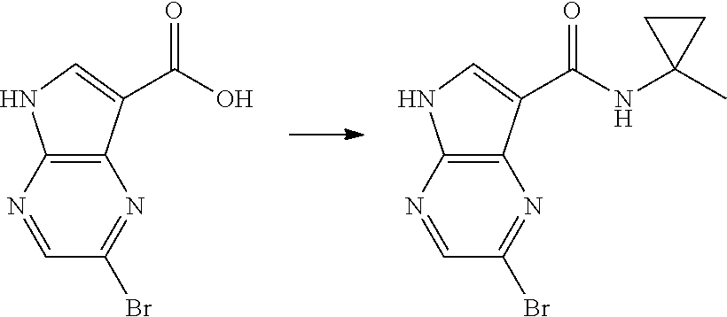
C12=C(N=CC(Br)=N1)NC=C2C(O)=O.C12=C(N=CC(Br)=N1)NC=C2C(NC1(C)CC1)=O
